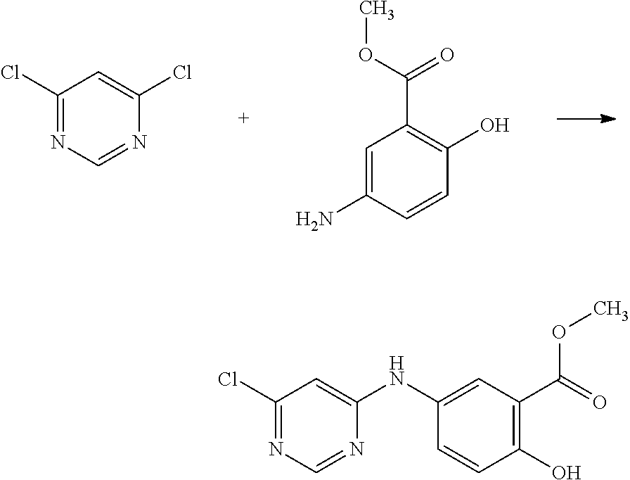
C1=C(N)C=CC(O)=C1C(OC)=O.C1(Cl)=NC=NC(Cl)=C1.C1(Cl)=NC=NC(NC2=CC(C(=O)OC)=C(O)C=C2)=C1
